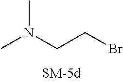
CN(CCBr)C
